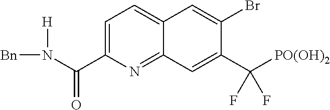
C1=C(C(N([Bn])[H])=O)N=C2C(=C1)C=C(Br)C(C([PO(OH)2])(F)F)=C2
